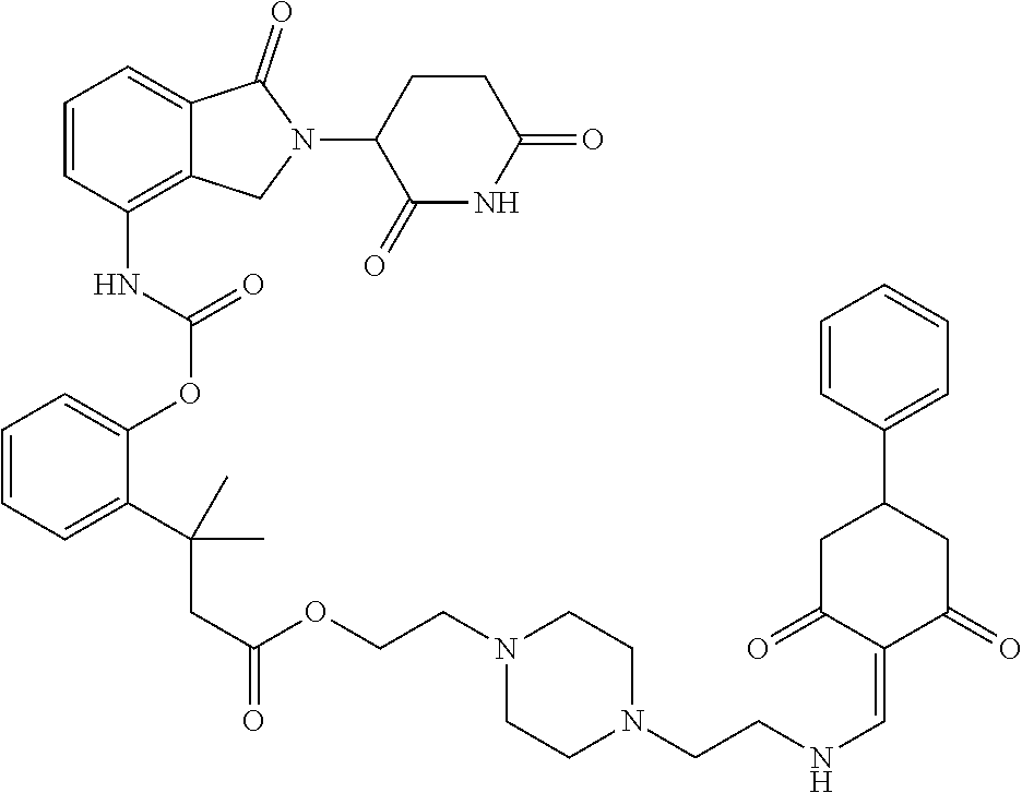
C1=CC(NC(OC2=CC=CC=C2C(CC(=O)OCCN2CCN(CCNC=C3C(=O)CC(C4=CC=CC=C4)CC3=O)CC2)(C)C)=O)=C2C(=C1)C(=O)N(C1C(=O)NC(=O)CC1)C2
